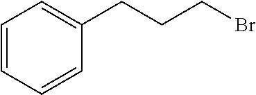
C(CC1=CC=CC=C1)CBr
